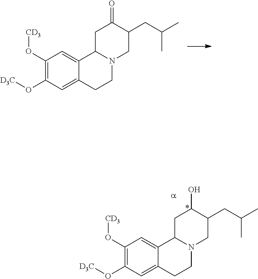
C1(O[CD3])=C(O[D3C])C=C2C(=C1)C1N(CC2)CC(CC(C)C)C(O)C1.C1(O[CD3])=C(O[D3C])C=C2C(=C1)C1N(CC2)CC(CC(C)C)C(=O)C1
